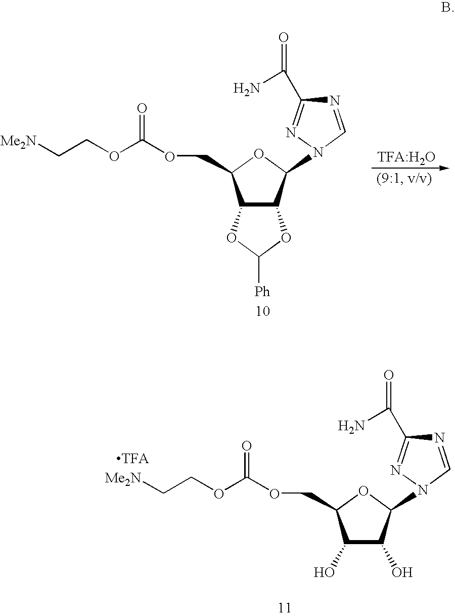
N1=CN(C2C3C(C(COC(OCC[Me2N])=O)O2)OC([Ph])O3)N=C1C(N)=O.[TFA:H2O].N1=CN(C2C(O)C(O)C(COC(OCC[Me2N])=O)O2)N=C1C(N)=O
